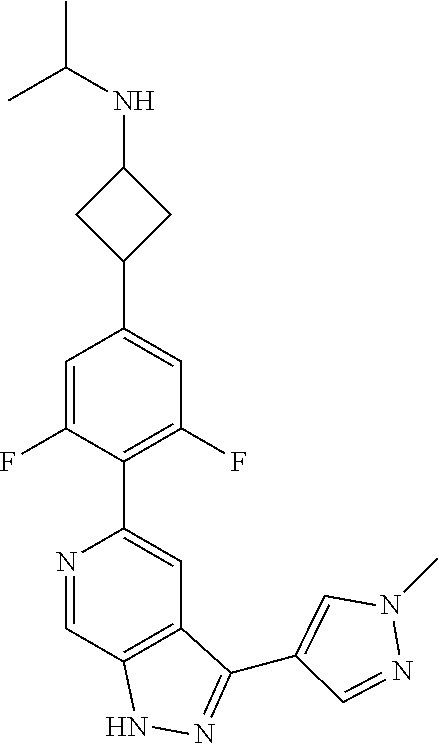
N1=CC2=C(C=C1C1=C(F)C=C(C3CC(NC(C)C)C3)C=C1F)C(C1=CN(C)N=C1)=NN2
